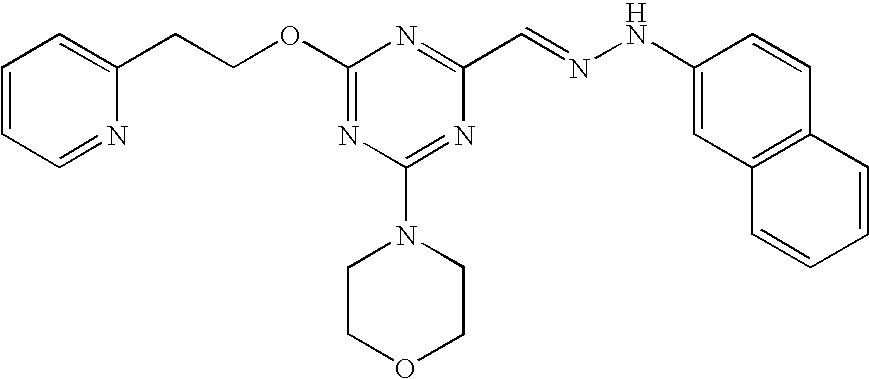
C(COC1=NC(N2CCOCC2)=NC(C=NNC2=CC3=C(C=C2)C=CC=C3)=N1)C1=CC=CC=N1
